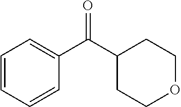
C1=CC=CC(C(C2CCOCC2)=O)=C1
